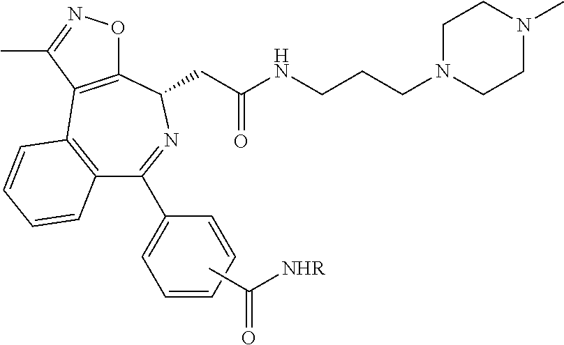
C12=C(C=CC=C1)C1=C(C(CC(NCCCN3CCN(C)CC3)=O)N=C2C2=CC=CC=C2)ON=C1C.CC([NHR])=O
